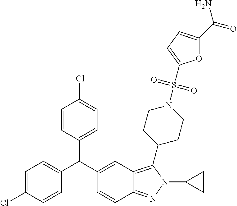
C1=C(Cl)C=CC(C(C2=CC3=C(C4CCN(S(=O)(=O)C5=CC=C(C(=O)N)O5)CC4)N(C4CC4)N=C3C=C2)C2=CC=C(Cl)C=C2)=C1
